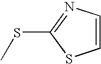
C1=CN=C(SC)S1
